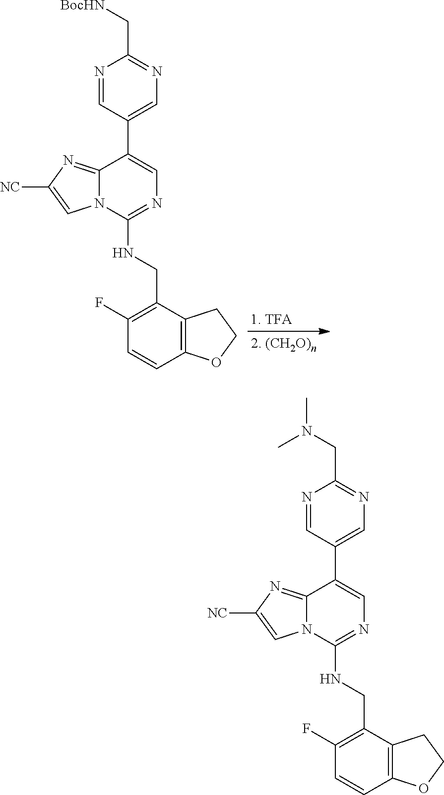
C1(CNC2=NC=C(C3=CN=C(C[BocHN])N=C3)C3=NC([NC])=CN23)=C(F)C=CC2=C1CCO2.C1(CNC2=NC=C(C3=CN=C(CN(C)C)N=C3)C3=NC([NC])=CN23)=C(F)C=CC2=C1CCO2
